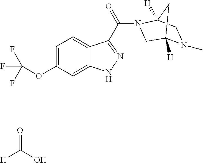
C1=C(OC(F)(F)F)C=C2C(=C1)C(C(N1CC3([H])N(C)CC1([H])C3)=O)=NN2.[H]C(O)=O
